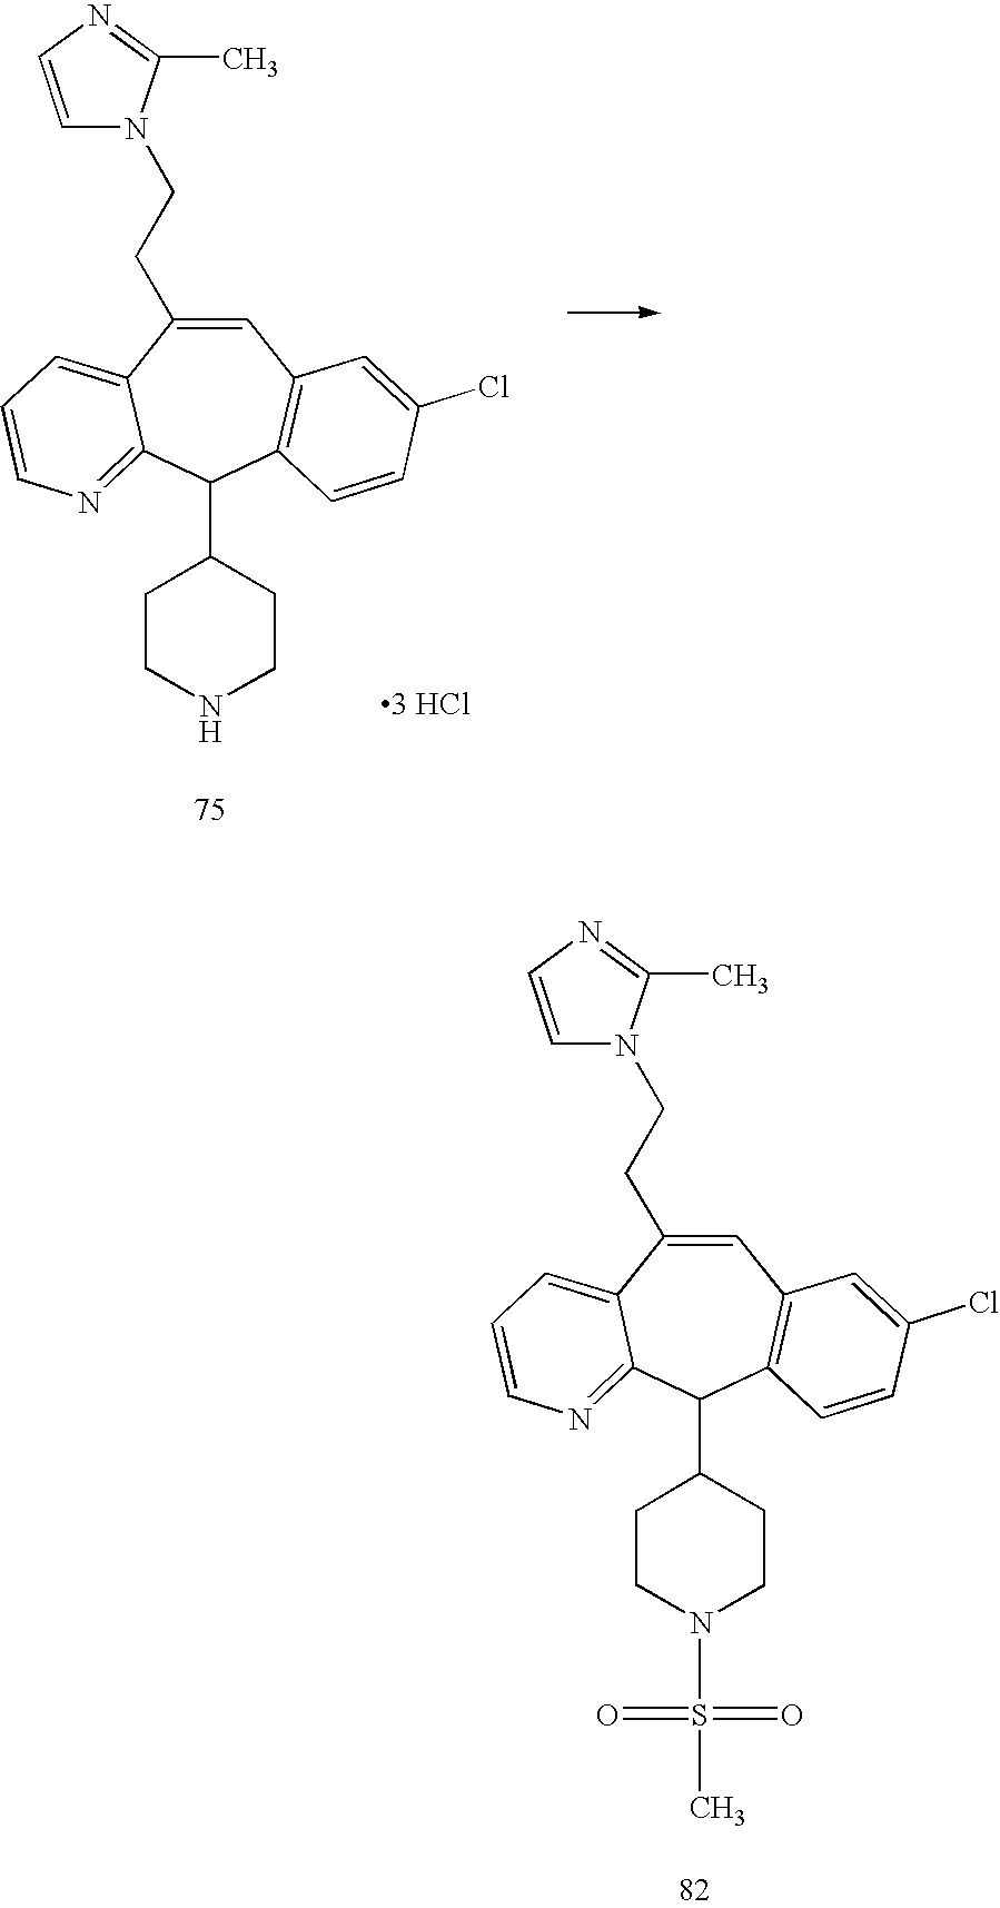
C1=C(CCN2C=CN=C2C)C2=CC=CN=C2C(C2CCN(S(C)(=O)=O)CC2)C2=C1C=C(Cl)C=C2.[3 HCl].C1=C(CCN2C=CN=C2C)C2=CC=CN=C2C(C2CCNCC2)C2=C1C=C(Cl)C=C2
